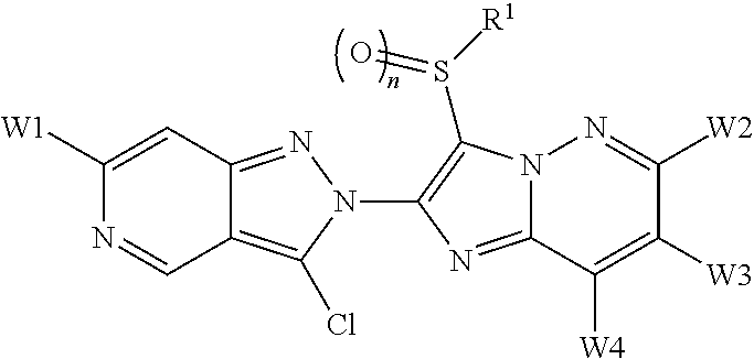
C1([W1])=CC2=NN(C3=C(S([R1])=O)N4C(=N3)C([W4])=C([W3])C([W2])=N4)C(Cl)=C2C=N1
